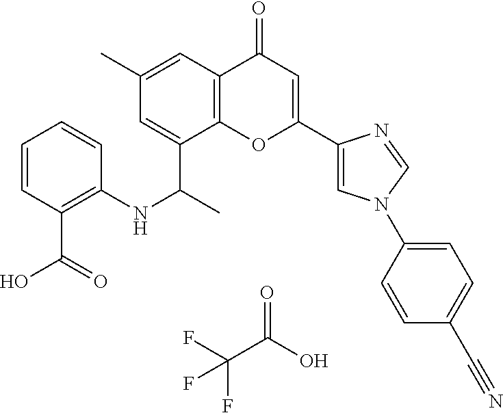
FC(F)(F)C(=O)O.C12=C(C=C(C)C=C1C(C)NC1=C(C(O)=O)C=CC=C1)C(=O)C=C(C1=CN(C3=CC=C(C#N)C=C3)C=N1)O2
